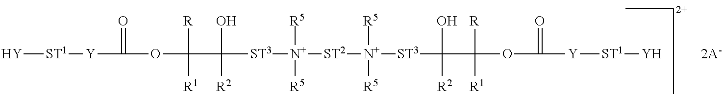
[Y][ST1][Y]C(=O)OC([R])([R1])C(O)([R2])[ST3][N+]([R5])([R5])[ST2][N+]([R5])([R5])[ST3]C(O)([R2])C([R])([R1])OC(=O)[Y][ST1][Y].[2A-]
